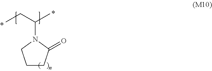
CCC(C)N1CCCC1=O
